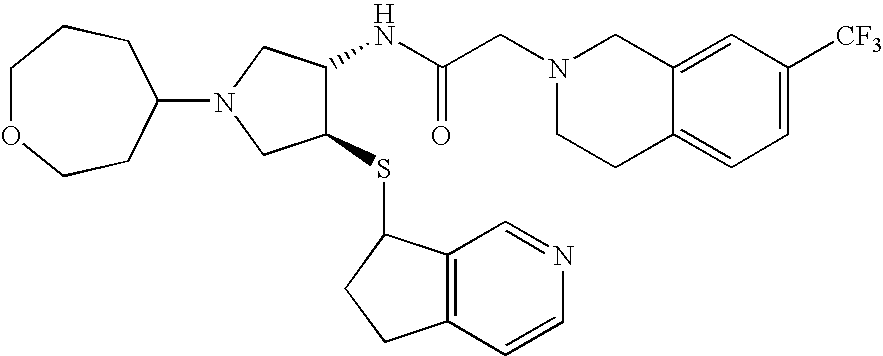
C12=CC([CF3])=CC=C1CCN(CC(NC1C(SC3C4=C(C=CN=C4)CC3)CN(C3CCOCCC3)C1)=O)C2
